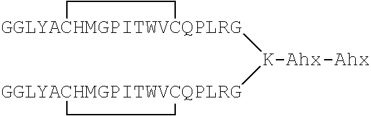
[GGLYACHMGPITWVCQPLRG]1([K-Ahx-Ahx][GGLYACHMGPITWVCQPLRG]2CC2)CC1
